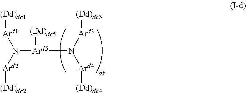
N([Ard5](N([Ard3][(Dd)dc3])[Ard4][(Dd)dc4])[(Dd)dc5])([Ard1][(Dd)dc1])[Ard2][(Dd)dc2]
